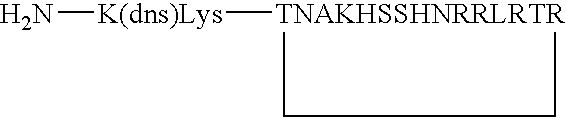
N[K(dns)Lys][TNAKHSSHNRRLRTR]
